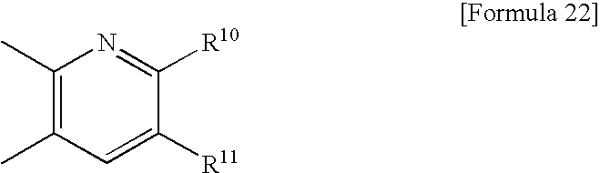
C1(C)=C(C)C=C([R11])C([R10])=N1
